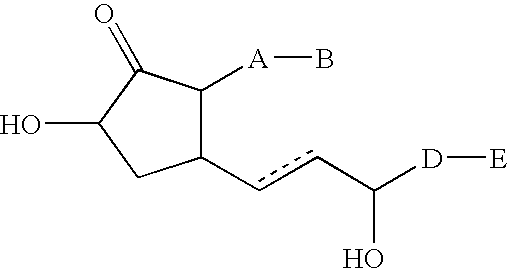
OC1CC(ccC([D][E])O)C([A]B)C1=O
